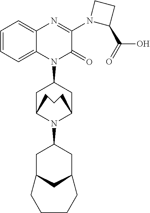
C1=CC=C2C(=C1)N=C(N1CCC1C(O)=O)C(=O)N2C1CC2N(C3CC4CC(C3)CCCC4)C(C1)CCC2
